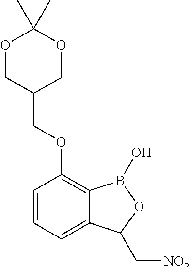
O1CC(COC2=C3C(=CC=C2)C(C[NO2])OB3O)COC1(C)C
